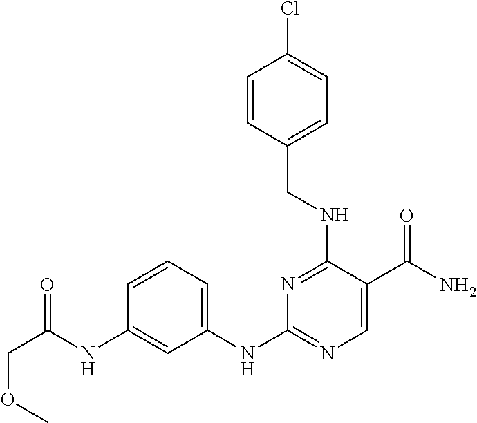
C1=CC(NC(=O)COC)=CC(NC2=NC=C(C(N)=O)C(NCC3=CC=C(Cl)C=C3)=N2)=C1
